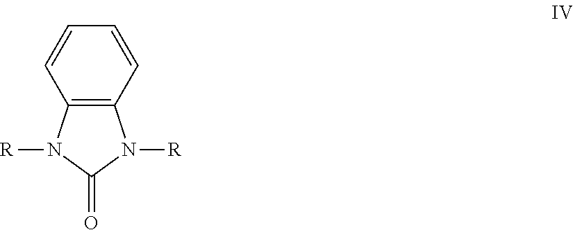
C12=C(N([R])C(=O)N1[R])C=CC=C2
